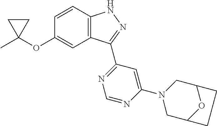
C1C(C)(OC2=CC3=C(C=C2)NN=C3C2=NC=NC(N3CC4OC(C3)CC4)=C2)C1
